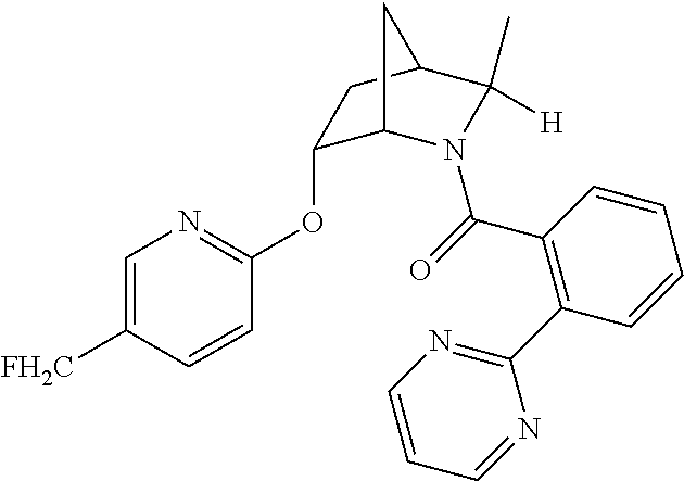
C1=C([FH2C])C=CC(OC2C3N(C(=O)C4=C(C5=NC=CC=N5)C=CC=C4)C([H])(C)C(C2)C3)=N1
